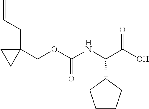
C=CCC1(COC(NC(C(O)=O)C2CCCC2)=O)CC1
